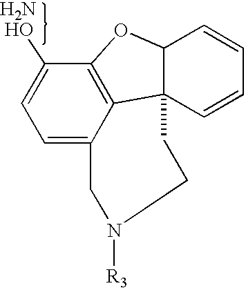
C1=C2C3=C(C([H2N HO])=C1)OC1C3(CCN([R3])C2)C=CC=C1
